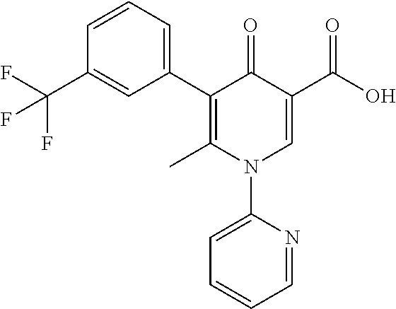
C1(C2=CC=CC(C(F)(F)F)=C2)=C(C)N(C2=CC=CC=N2)C=C(C(=O)O)C1=O
